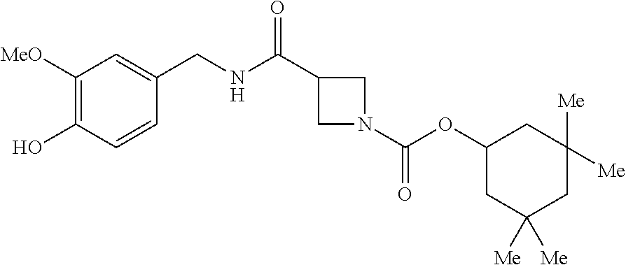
C1([MeO])=C(O)C=CC(CNC(=O)C2CN(C(OC3CC([Me])([Me])CC([Me])([Me])C3)=O)C2)=C1
